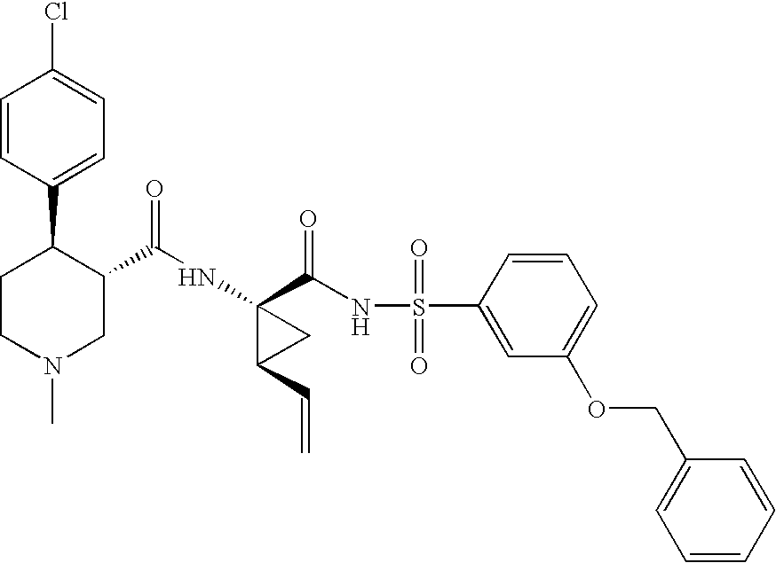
N(C1(C(NS(C2=CC(OCC3=CC=CC=C3)=CC=C2)(=O)=O)=O)C(C=C)C1)C(=O)C1C(C2=CC=C(Cl)C=C2)CCN(C)C1
